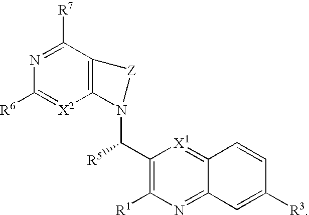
C12=C(C([R7])=NC([R6])=[X2]1)[Z]N2C(C1=C([R1])N=C2C(=[X1]1)C=CC([R3])=C2)[R5]
